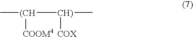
C[(CH]([CH)](C)[COX])[COOM4]
